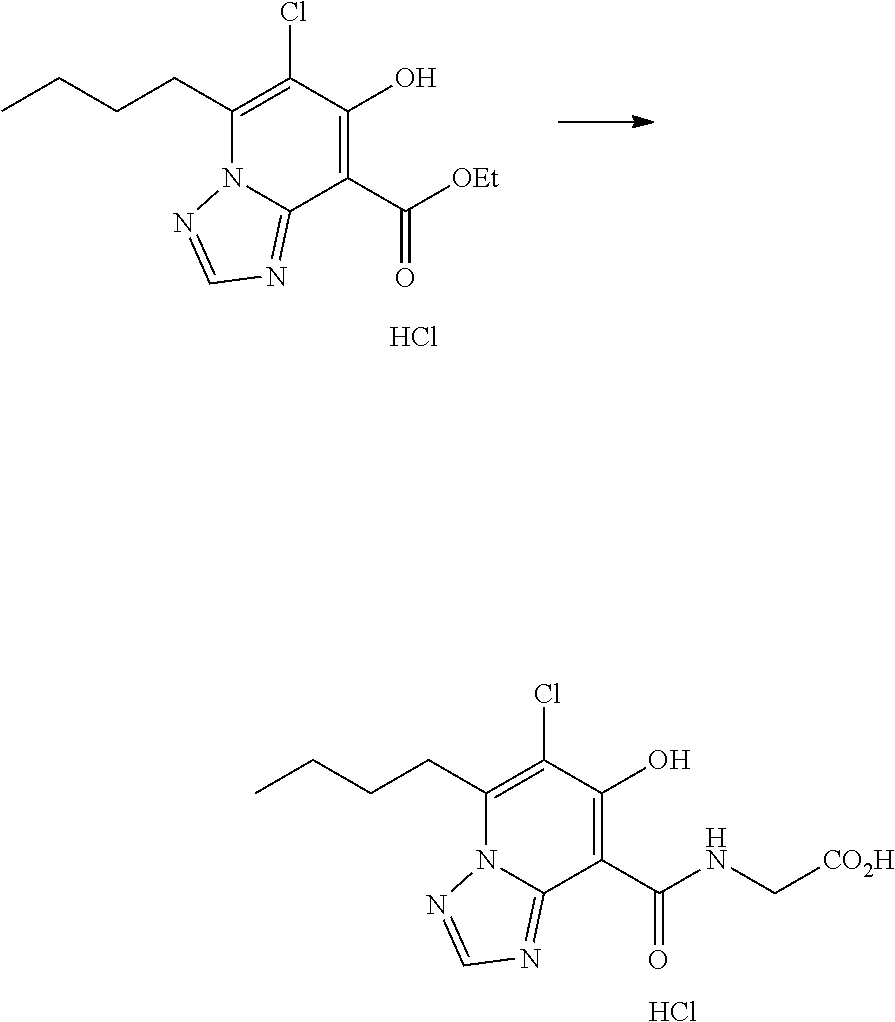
C1(CCCC)=C(Cl)C(O)=C(C(NC[CO2H])=O)C2=NC=NN12.Cl.C1(CCCC)=C(Cl)C(O)=C(C([OEt])=O)C2=NC=NN12.Cl
